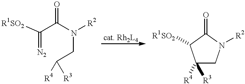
C(=[N2])(C(N(CC([R4])[R3])[R2])=O)[R1SO2].C1([R3])([R4])CN([R2])C(=O)C1[R1SO2]
